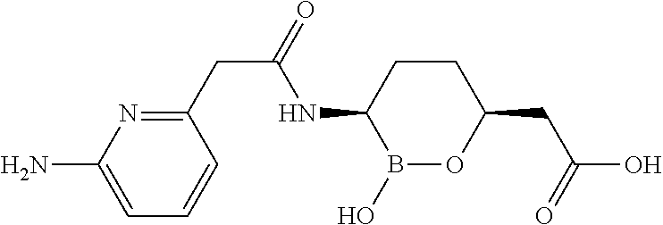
C1CC(NC(CC2=NC(N)=CC=C2)=O)B(O)OC1CC(O)=O
